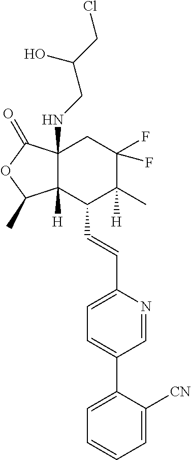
C1=C([CN])C(C2=CC=C(C=CC3C4([H])C(NCC(O)CCl)(CC(F)(F)C3(C)[H])C(=O)OC4C)N=C2)=CC=C1
